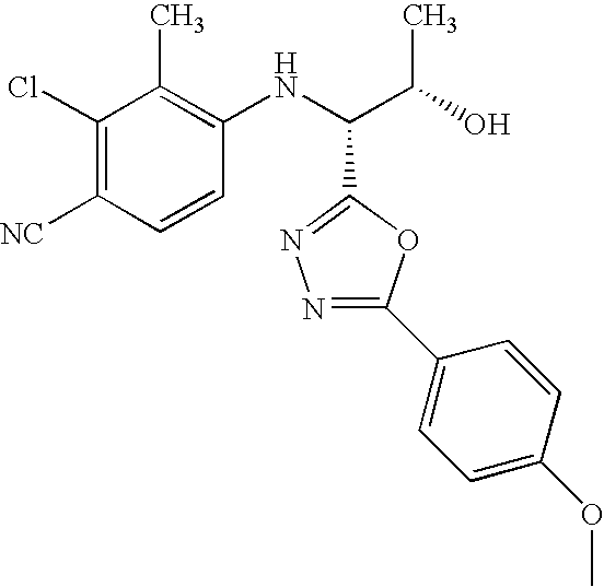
C1(Cl)=C([CN])C=CC(NC(C(O)C)C2=NN=C(C3=CC=C(OC)C=C3)O2)=C1C
